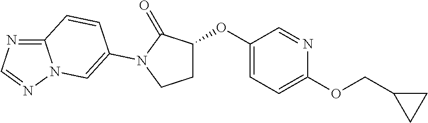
C12=NC=NN1C=C(N1C(=O)C(OC3=CC=C(OCC4CC4)N=C3)CC1)C=C2
